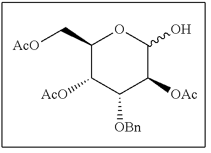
C1(C[AcO])C([AcO])C([OBn])C([OAc])C(O)O1
